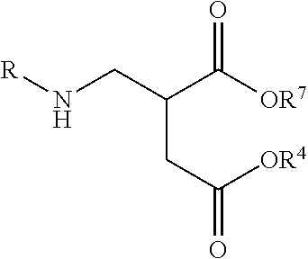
[R]NCC(CC(=O)[OR4])C(=O)[OR7]
